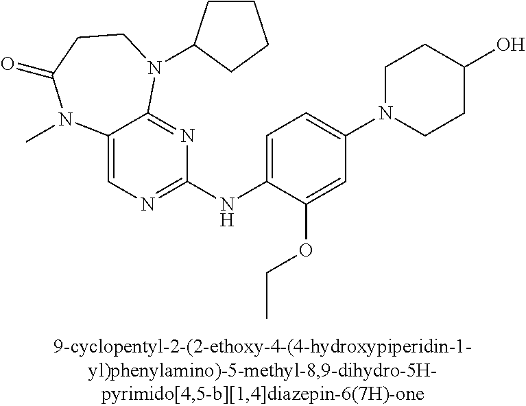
C12=CN=C(NC3=CC=C(N4CCC(O)CC4)C=C3OCC)N=C1N(C1CCCC1)CCC(=O)N2C
